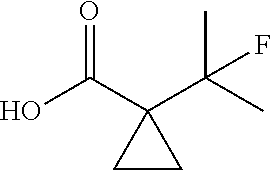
OC(C1(C(C)(C)F)CC1)=O
